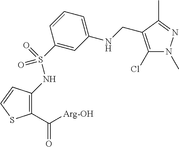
C1(C([Arg-OH])=O)=C(NS(C2=CC(NCC3=C(Cl)N(C)N=C3C)=CC=C2)(=O)=O)C=CS1
